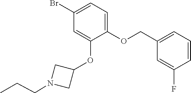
C1(Br)=CC=C(OCC2=CC=CC(F)=C2)C(OC2CN(CCC)C2)=C1
